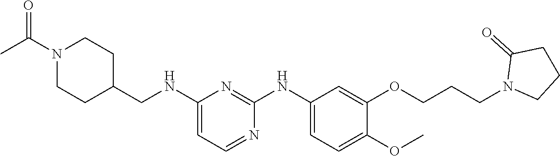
C1(NCC2CCN(C(C)=O)CC2)=CC=NC(NC2=CC=C(OC)C(OCCCN3CCCC3=O)=C2)=N1
